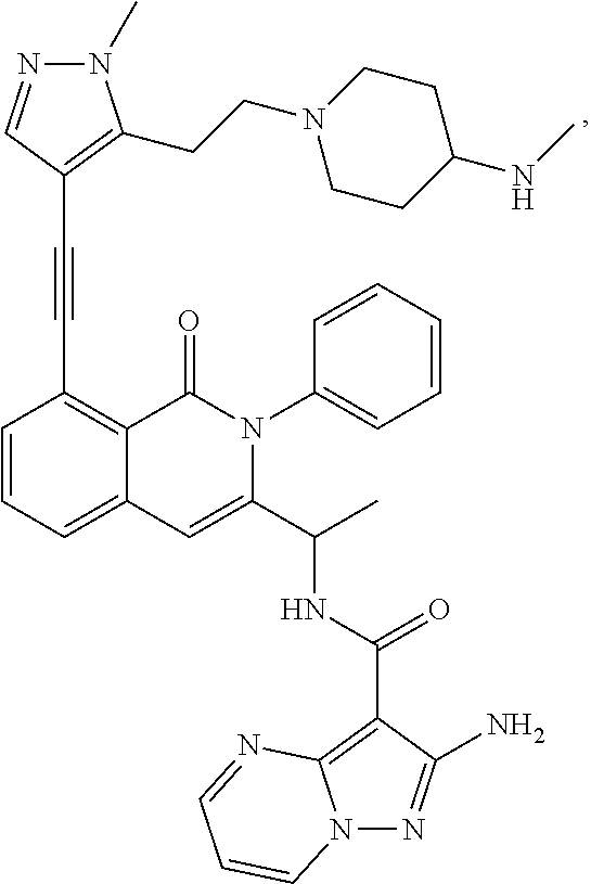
C1=CC=C2C(=C1C#CC1=C(CCN3CCC(NC)CC3)N(C)N=C1)C(=O)N(C1=CC=CC=C1)C(C(C)NC(C1=C3N(N=C1N)C=CC=N3)=O)=C2
